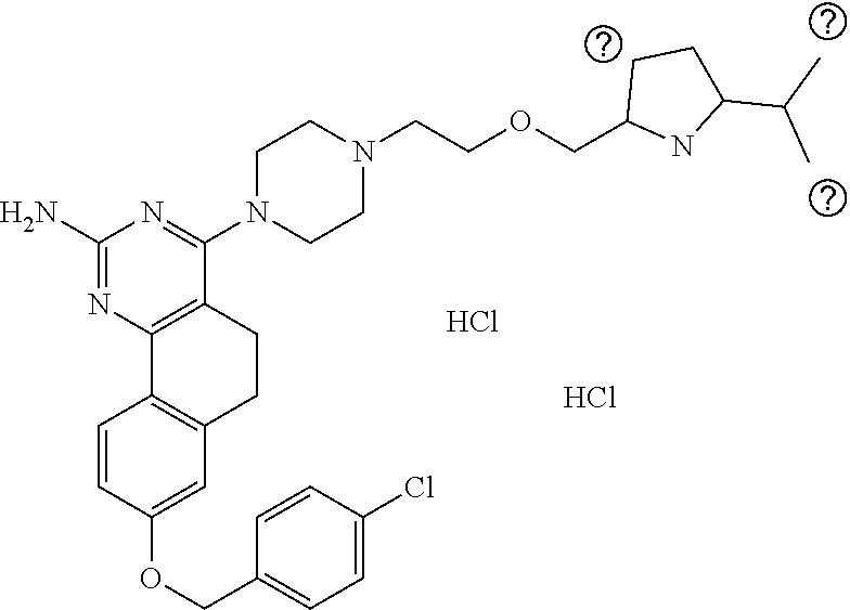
C1(N)=NC2=C(C(N3CCN(CCOCC4NC(C(C)C)CC4)CC3)=N1)CCC1=C2C=CC(OCC2=CC=C(Cl)C=C2)=C1.Cl.Cl
